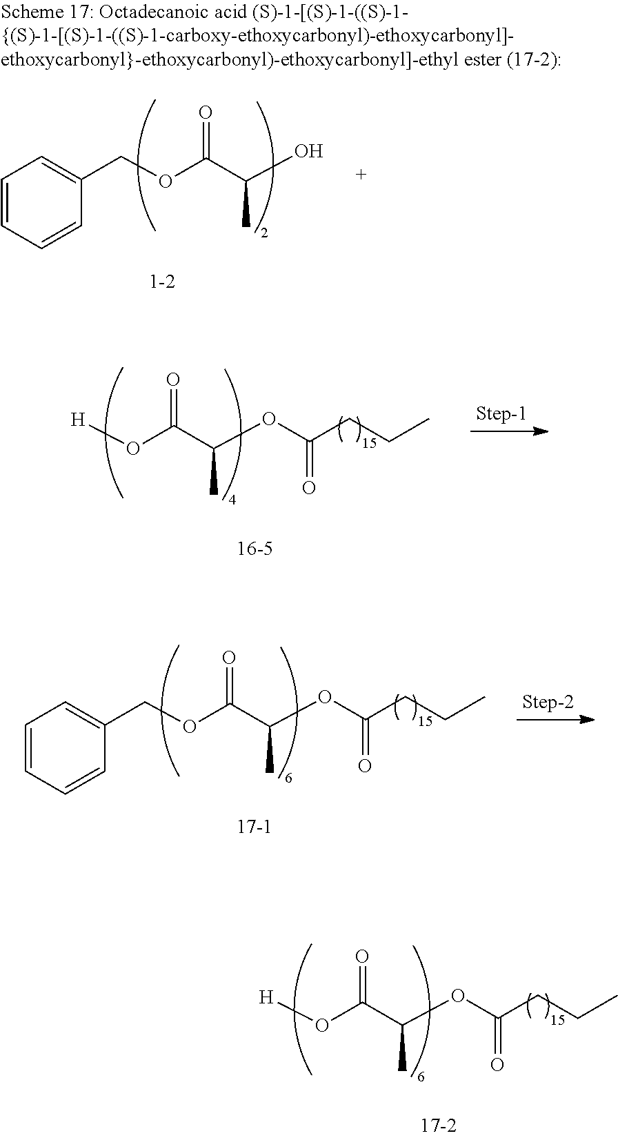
C1(COC(C(O)C)=O)=CC=CC=C1.C1(COC(C(OC(CCC)=O)C)=O)=CC=CC=C1.[H]OC(C(OC(CCC)=O)C)=O.[H]OC(C(OC(CCC)=O)C)=O
